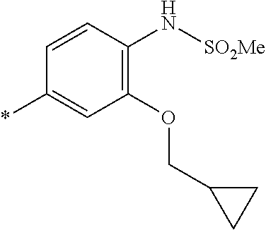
C1(OCC2CC2)=C(N[SO2Me])C=CC(*)=C1
